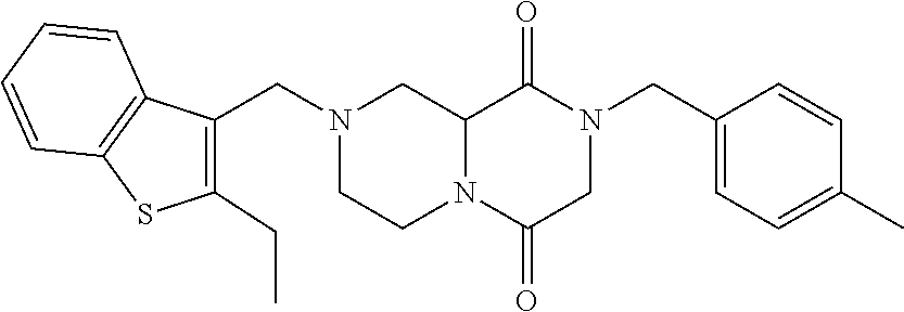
C12N(C(=O)CN(CC3=CC=C(C)C=C3)C1=O)CCN(CC1=C(CC)SC3=C1C=CC=C3)C2
